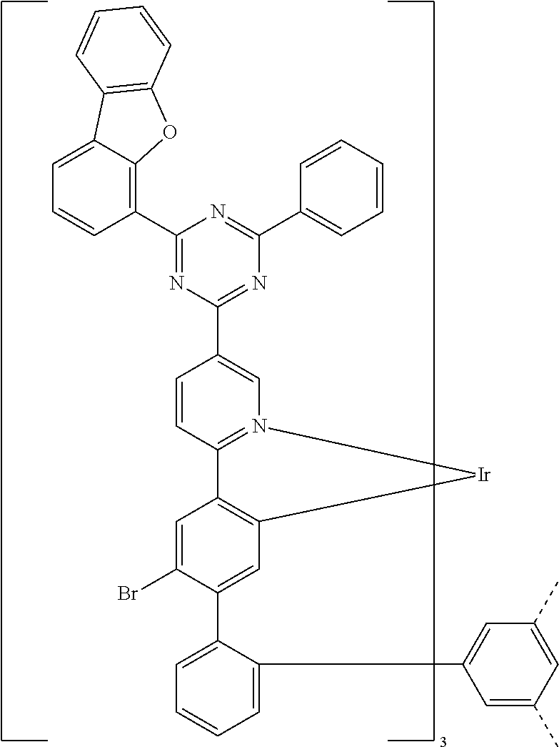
C1(C2=C3C(=CC=C2)C2=C(O3)C=CC=C2)=NC(C2=CN3=C(C=C2)C2=C(C=C(C4=CC=CC=C4C4=CC(C)=CC(C)=C4)C(Br)=C2)[Ir]3)=NC(C2=CC=CC=C2)=N1
